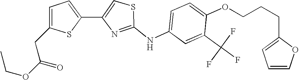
C1(NC2=NC(C3=CC=C(CC(OCC)=O)S3)=CS2)=CC=C(OCCCC2=CC=CO2)C(C(F)(F)F)=C1
